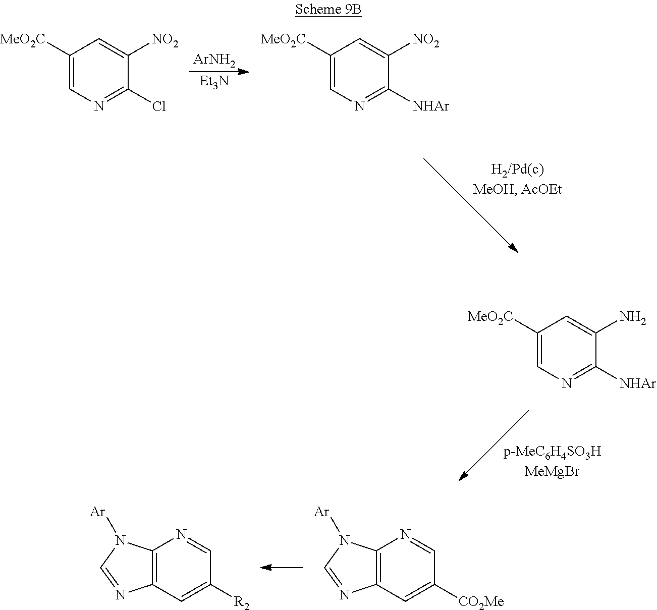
[ArNH2].[Et3N].C1([MeO2C])=CN=C(Cl)C([NO2])=C1.C1([MeO2C])=CN=C([NHAr])C([NO2])=C1.C1([MeO2C])=CN=C([NHAr])C(N)=C1.C12=C(C=C([R2])C=N1)N=CN2[Ar].C12=C(C=C([CO2Me])C=N1)N=CN2[Ar]
